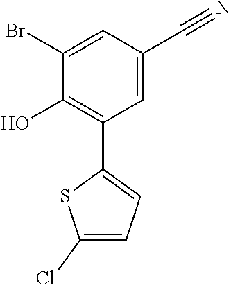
C1=C(C#N)C=C(Br)C(O)=C1C1=CC=C(Cl)S1
